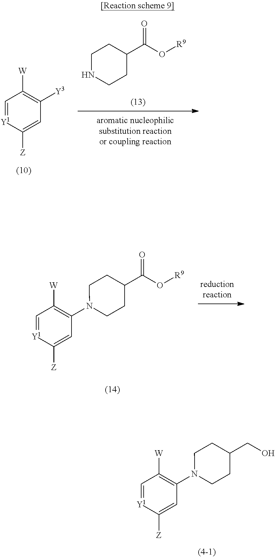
C1NCCC(C(O[R9])=O)C1.C1=[Y1]C([Z])=CC([Y3])=C1[W].C1=[Y1]C([Z])=CC(N2CCC(C(O[R9])=O)CC2)=C1[W].C1=[Y1]C([Z])=CC(N2CCC(CO)CC2)=C1[W]
